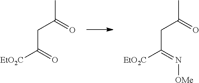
CC(=O)CC([EtO2C])=O.CC(=O)CC([EtO2C])=N[OMe]
